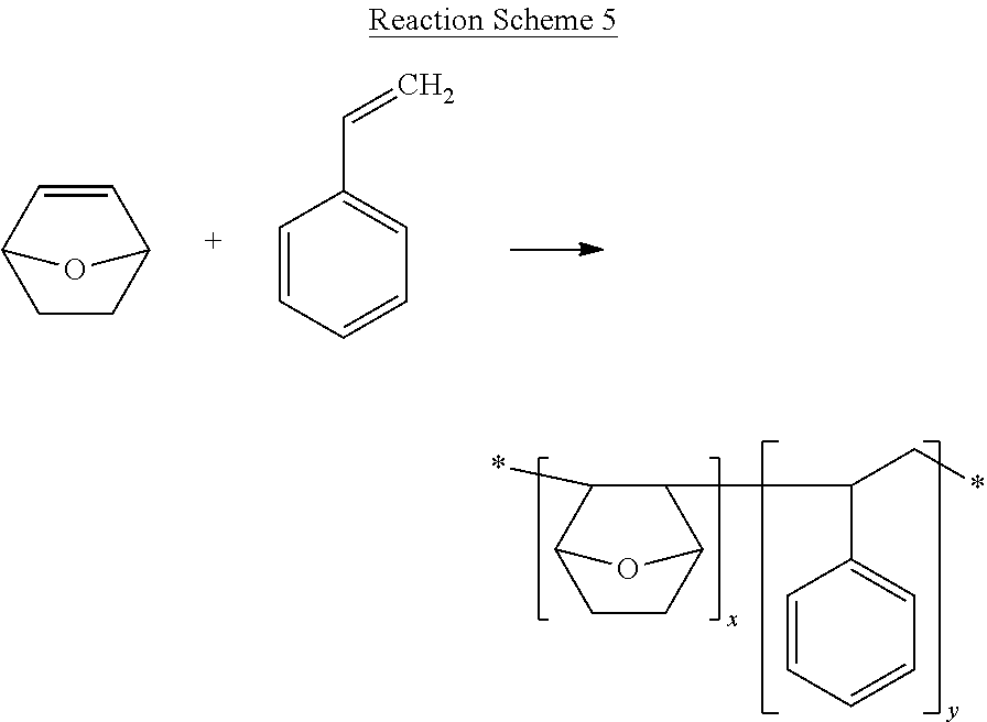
C1CC2C=CC1O2.C1=CC=CC=C1C=C.C1CC2C(C(C3=CC=CC=C3)C*)C(*)C1O2
